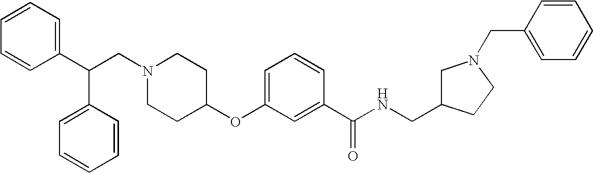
N1(CC(C2=CC=CC=C2)C2=CC=CC=C2)CCC(OC2=CC=CC(C(NCC3CN(CC4=CC=CC=C4)CC3)=O)=C2)CC1
